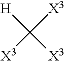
C([H])([X3])([X3])[X3]
